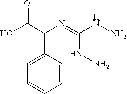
N(=C(NN)NN)C(C(O)=O)C1=CC=CC=C1
